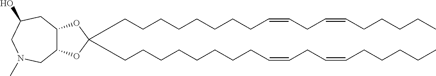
C(CCCCCCCC=CCC=CCCCCC)C1(CCCCCCCCC=CCC=CCCCCC)OC2C(O1)CN(C)CC(O)C2
